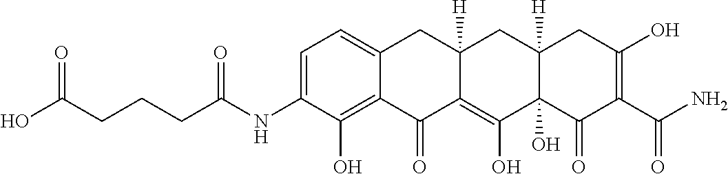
C1=C(NC(CCCC(O)=O)=O)C(O)=C2C(=C1)CC1([H])C(=C(O)C3(O)C([H])(C1)CC(O)=C(C(N)=O)C3=O)C2=O
